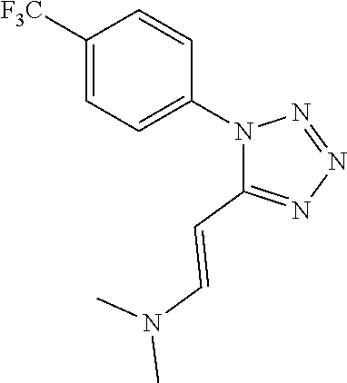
C1([F3C])=CC=C(N2C(C=CN(C)C)=NN=N2)C=C1
